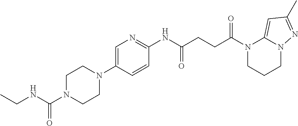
C1(NC(CCC(N2CCCN3C2=CC(C)=N3)=O)=O)=NC=C(N2CCN(C(NCC)=O)CC2)C=C1
